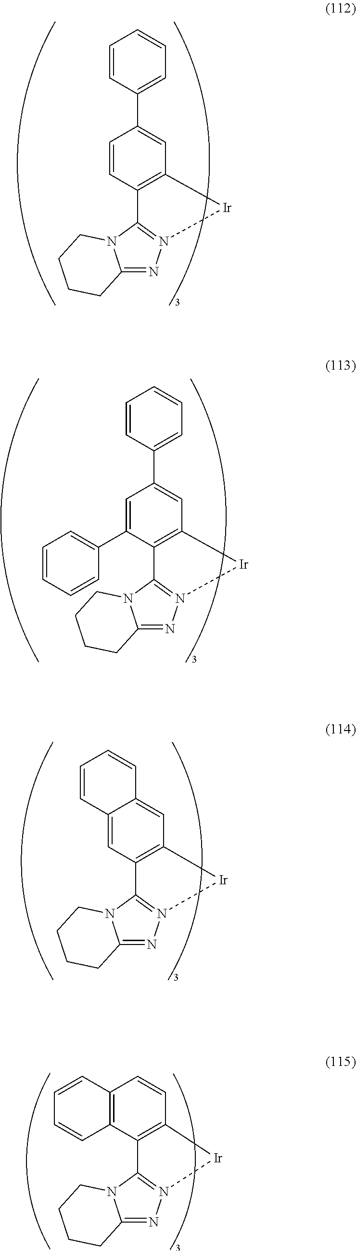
C1=CC2=C(C=C1C1=CC=CC=C1)[Ir]N1=C2N2C(=N1)CCCC2.C1=C(C2=CC=CC=C2)C2=C(C=C1C1=CC=CC=C1)[Ir]N1=C2N2C(=N1)CCCC2.C12=CC3=C(C=C1C=CC=C2)[Ir]N1=C3N2C(=N1)CCCC2.C12=C(C3=C(C=C1)[Ir]N1=C3N3C(=N1)CCCC3)C=CC=C2
